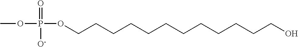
COP(=O)([O-])OCCCCCCCCCCCCO
